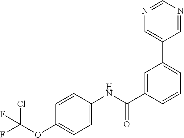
C1(C2=CC=CC(C(NC3=CC=C(OC(Cl)(F)F)C=C3)=O)=C2)=CN=CN=C1
